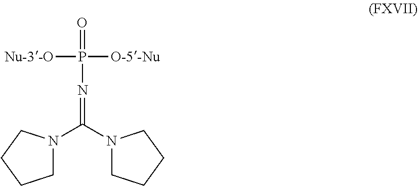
C(=NP(=O)([O-5-Nu])[Nu-3-O])(N1CCCC1)N1CCCC1
